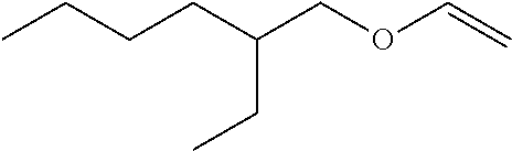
C(C(COC=C)CC)CCC
